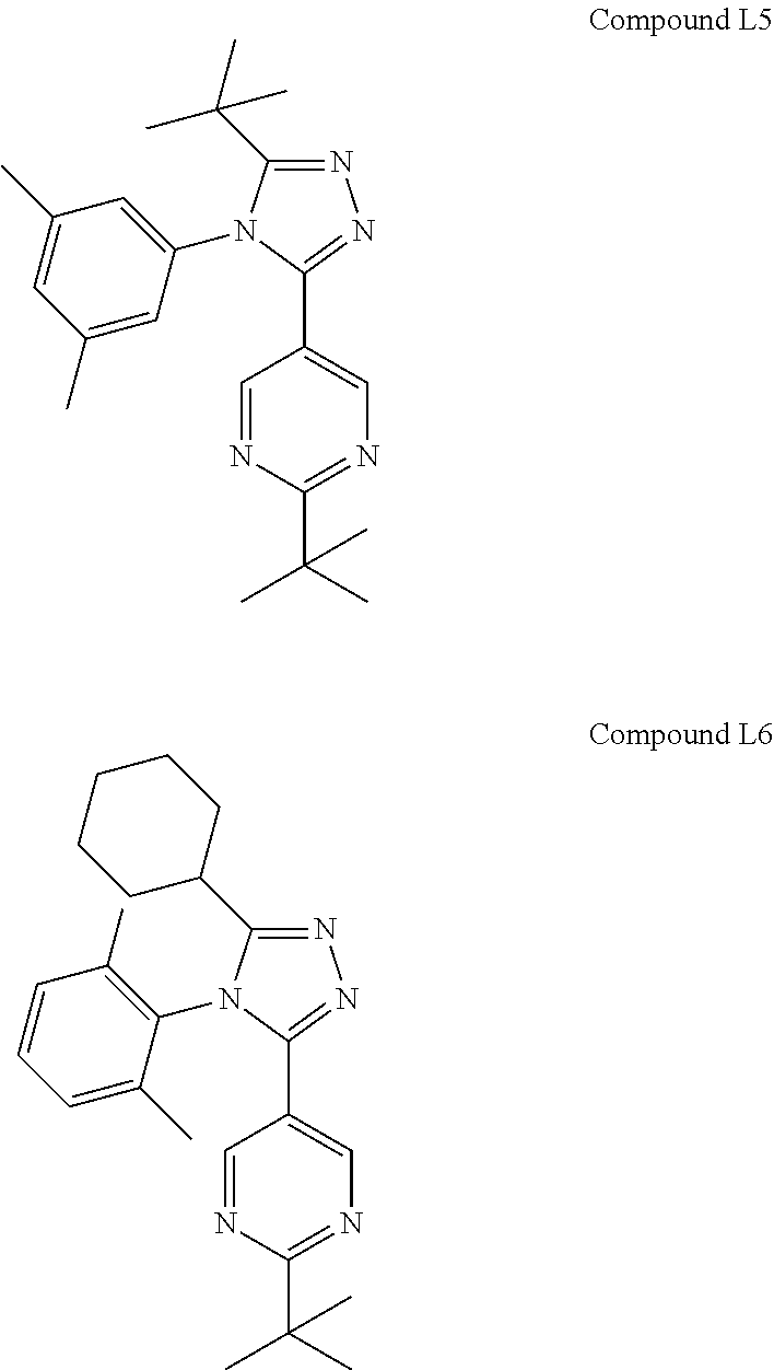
C(C1=NN=C(C2=CN=C(C(C)(C)C)N=C2)N1C1=CC(C)=CC(C)=C1)(C)(C)C.C1(C2=NN=C(C3=CN=C(C(C)(C)C)N=C3)N2C2=C(C)C=CC=C2C)CCCCC1
